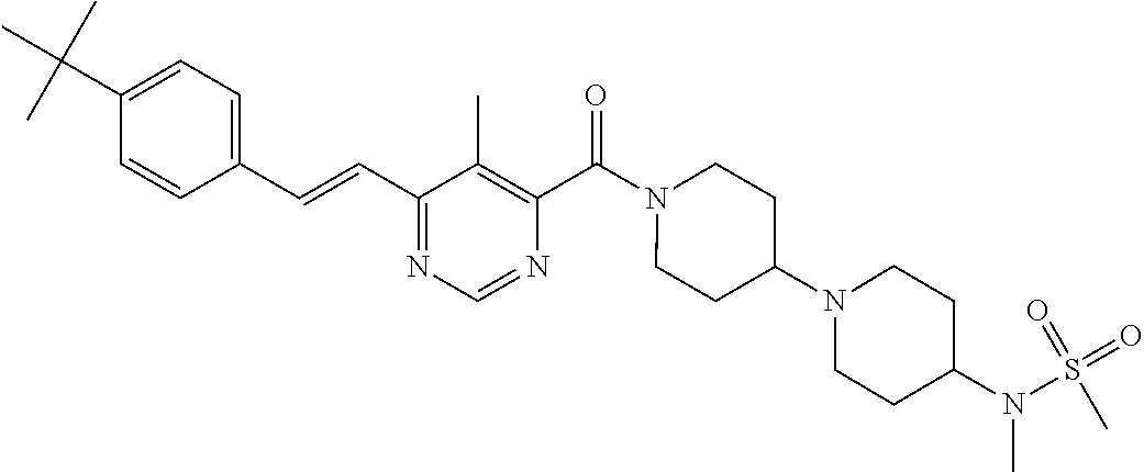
C1=CC(C=CC2=NC=NC(C(=O)N3CCC(N4CCC(N(S(=O)(=O)C)C)CC4)CC3)=C2C)=CC=C1C(C)(C)C
